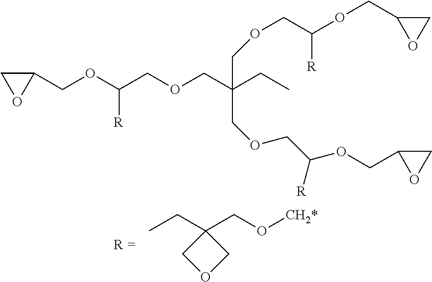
CCC1(CO[CH2*])COC1.C1(COC(COCC(CC)(COCC(OCC2OC2)[R])COCC(OCC2OC2)[R])[R])CO1
